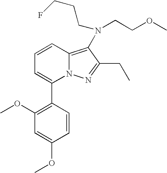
C1(C2=CC=CC3=C(N(CCOC)CCCF)C(CC)=NN23)=C(OC)C=C(OC)C=C1
